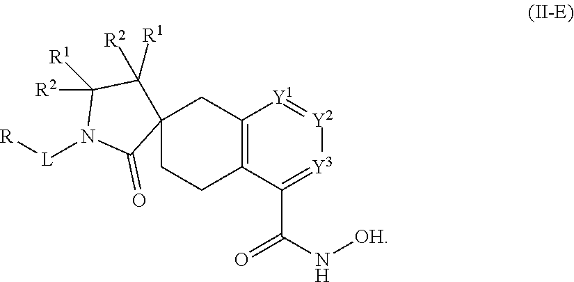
C12=C(C(C(N[OH])=O)=[Y3][Y2]=[Y1]1)CCC1(C2)C([R1])([R2])C([R2])([R1])N([L][R])C1=O
